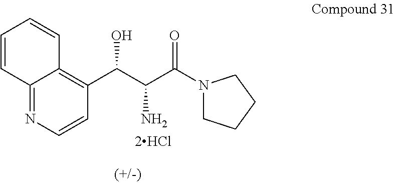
C1(C(C(C(N2CCCC2)=O)N)O)=C2C(=NC=C1)C=CC=C2
